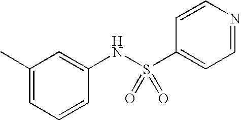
CC1=CC=CC(NS(C2=CC=NC=C2)(=O)=O)=C1
